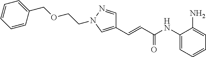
C1(COCCN2N=CC(C=CC(NC3=CC=CC=C3N)=O)=C2)=CC=CC=C1
